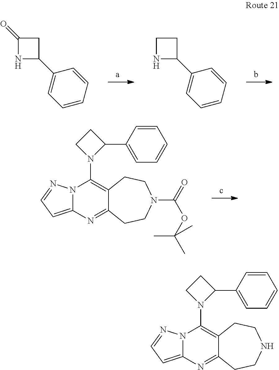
N1C(C2=CC=CC=C2)CC1=O.N1C(C2=CC=CC=C2)CC1.N12C(=CC=N1)N=C1C(=C2N2C(C3=CC=CC=C3)CC2)CCN(C(=O)OC(C)(C)C)CC1.N12C(=CC=N1)N=C1C(=C2N2C(C3=CC=CC=C3)CC2)CCNCC1
